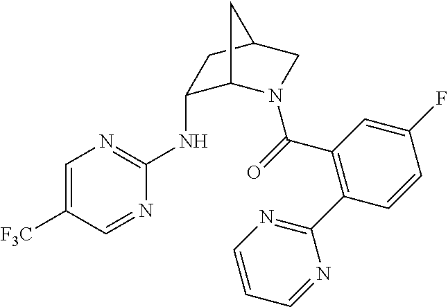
C1=C([F3C])C=NC(NC2C3N(C(=O)C4=C(C5=NC=CC=N5)C=CC(F)=C4)CC(C2)C3)=N1
